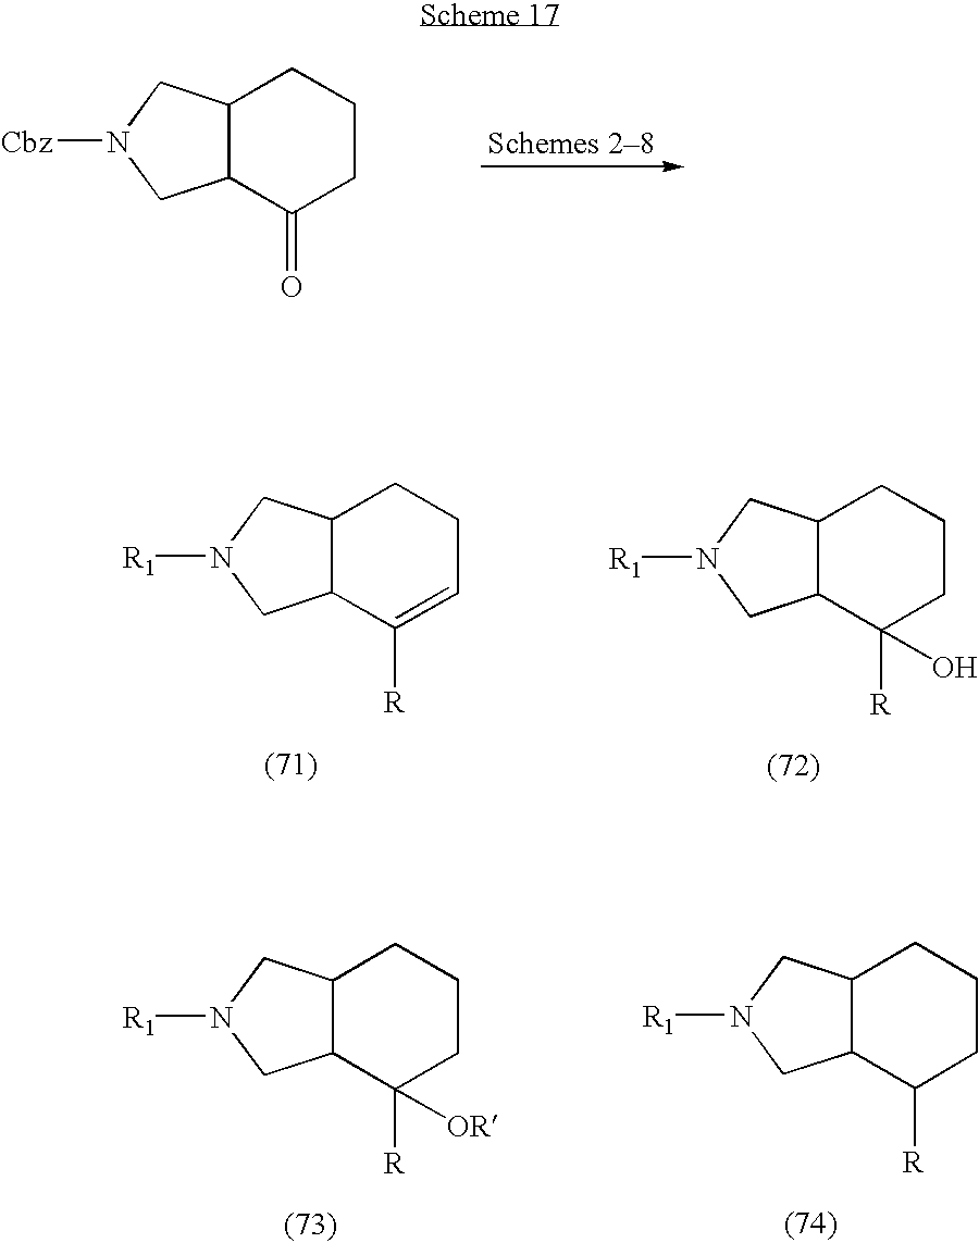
C12C(CN([Cbz])C1)CCCC2=O.C12C(CN([R1])C1)CCC=C2[R].C12C(CN([R1])C1)CCCC2([R])O.C12C(CN([R1])C1)CCCC2[R].C12C(CN([R1])C1)CCCC2([R])[OR]
